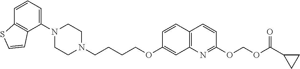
C1N(C2=CC=CC3=C2C=CS3)CCN(CCCCOC2=CC3=C(C=C2)C=CC(OCOC(=O)C2CC2)=N3)C1
